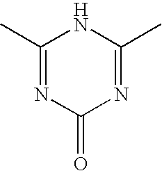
C1(C)=NC(=O)N=C(C)N1
